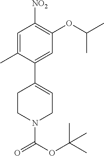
C1CN(C(OC(C)(C)C)=O)CC=C1C1=CC(OC(C)C)=C([NO2])C=C1C
